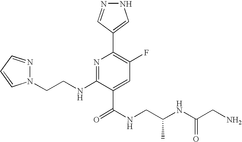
N1(CCNC2=NC(C3=CNN=C3)=C(F)C=C2C(NCC(C)NC(CN)=O)=O)N=CC=C1
